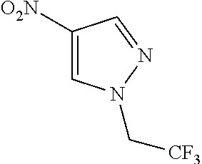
C1([O2N])=CN(C[CF3])N=C1
